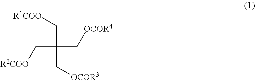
C(C[R1COO])(C[OCOR4])(C[R2COO])C[OCOR3]
